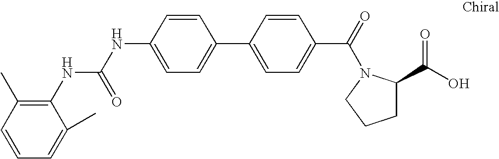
N(C1=CC=C(C2=CC=C(C(=O)N3C(C(O)=O)CCC3)C=C2)C=C1)C(=O)NC1=C(C)C=CC=C1C
